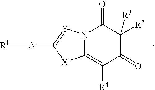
C12=C([R4])C(=O)C([R3])([R2])C(=O)N1[Y]=C([A][R1])[X]2
